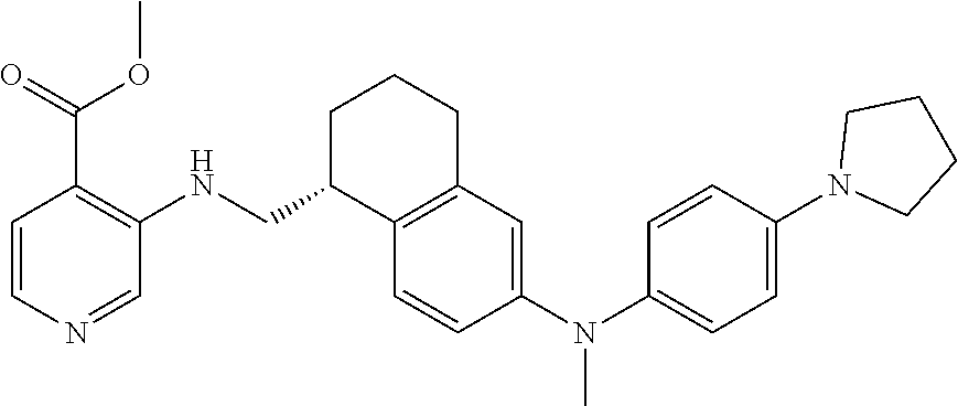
C1=CC(N(C2=CC=C(N3CCCC3)C=C2)C)=CC2=C1C(CNC1=C(C(OC)=O)C=CN=C1)CCC2
